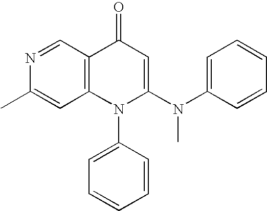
CC1=CC2=C(C=N1)C(=O)C=C(N(C1=CC=CC=C1)C)N2C1=CC=CC=C1
